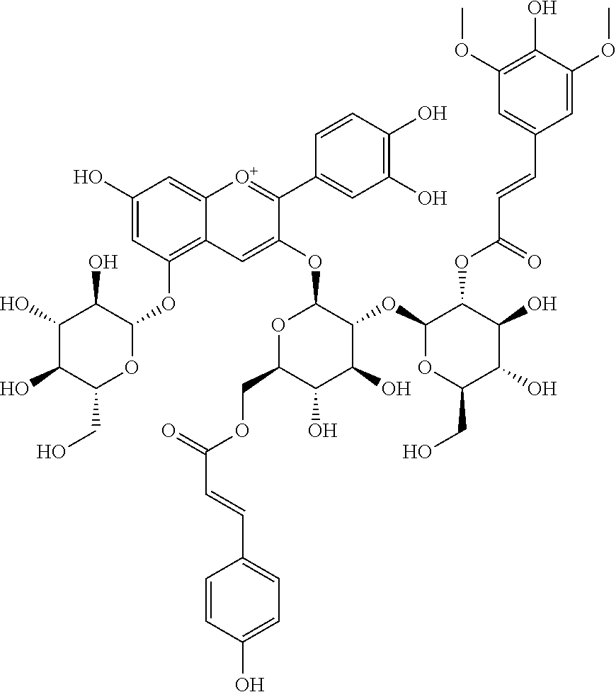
C12=C(OC3C(O)C(O)C(O)C(CO)O3)C=C(O)C=C1[O+]=C(C1=CC(O)=C(O)C=C1)C(OC1OC(COC(C=CC3=CC=C(O)C=C3)=O)C(O)C(O)C1OC1OC(CO)C(O)C(O)C1OC(=O)C=CC1=CC(OC)=C(O)C(OC)=C1)=C2
